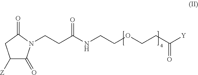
C1([Z])C(=O)N(CCC(NCCOCCC([Y])=O)=O)C(=O)C1
